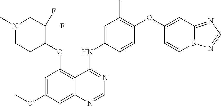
N1(C)CCC(OC2=C3C(=CC(OC)=C2)N=CN=C3NC2=CC(C)=C(OC3=CC4=NC=NN4C=C3)C=C2)C(F)(F)C1
